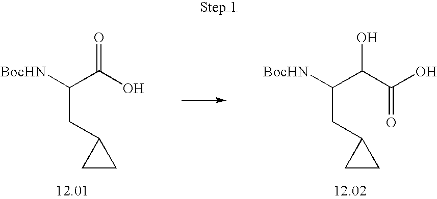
[BocHN]C(C(C(O)=O)O)CC1CC1.[BocHN]C(C(O)=O)CC1CC1
